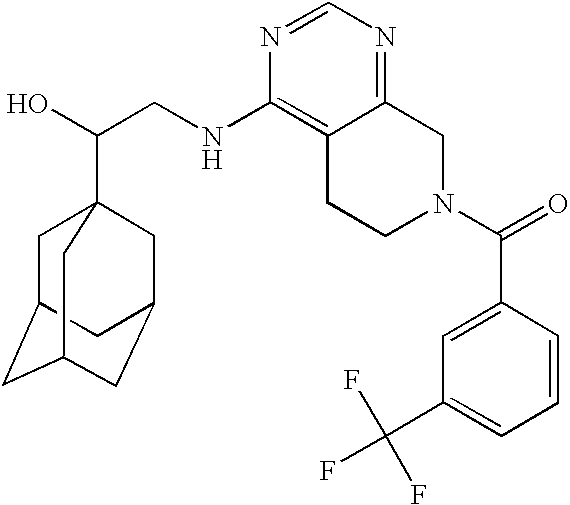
C(CNC1=C2C(=NC=N1)CN(C(=O)C1=CC(C(F)(F)F)=CC=C1)CC2)(O)C12CC3CC(CC(C1)C3)C2
